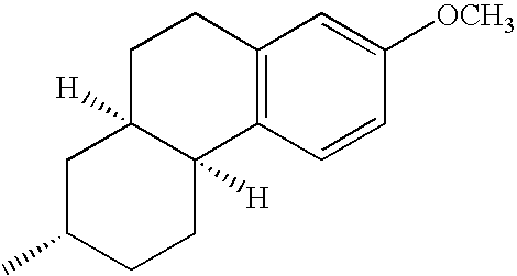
C1C2([H])C([H])(C3=C(C1)C=C([OCH3])C=C3)CCC(C)C2
